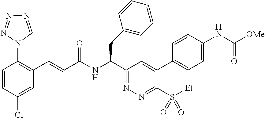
C1=CC(Cl)=CC(C=CC(NC(C2=NN=C(S([Et])(=O)=O)C(C3=CC=C(NC(=O)[OMe])C=C3)=C2)CC2=CC=CC=C2)=O)=C1N1C=NN=N1
